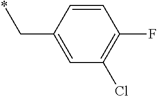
C1=CC(C*)=CC(Cl)=C1F
